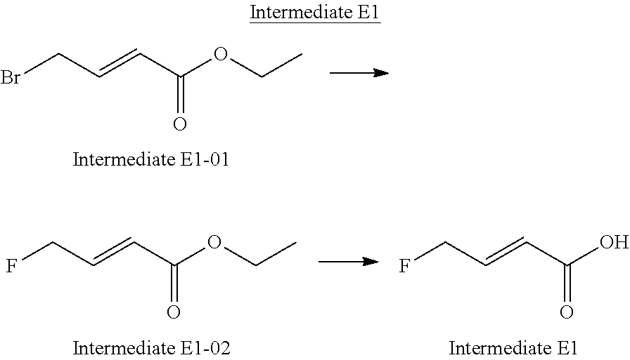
BrCC=CC(OCC)=O.FCC=CC(O)=O.FCC=CC(OCC)=O
